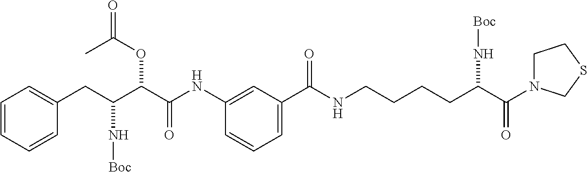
N(C1=CC(C(NCCCCC(C(=O)N2CCSC2)N[Boc])=O)=CC=C1)C(C(C(CC1=CC=CC=C1)N[Boc])OC(=O)C)=O
